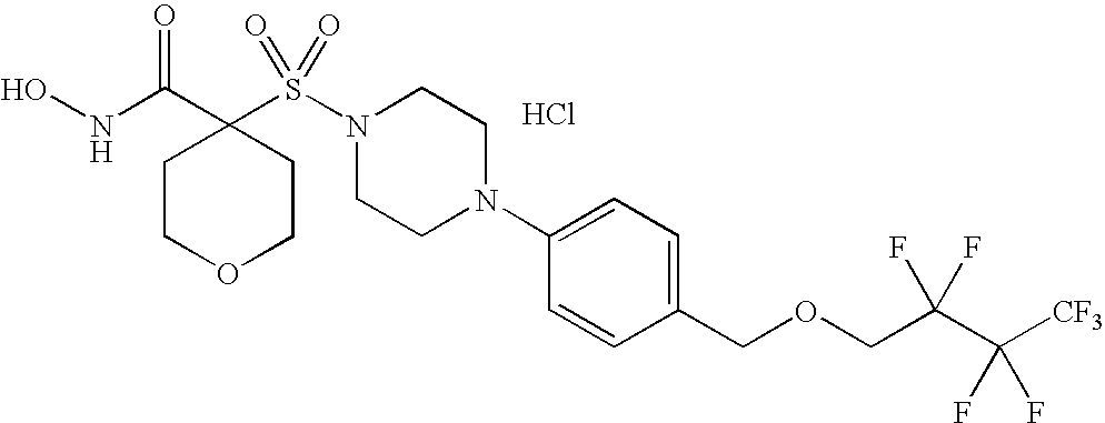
ONC(C1(S(N2CCN(C3=CC=C(COCC(C([CF3])(F)F)(F)F)C=C3)CC2)(=O)=O)CCOCC1)=O.Cl
